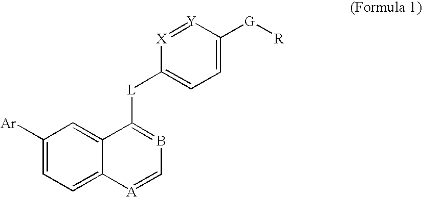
C1([Ar])=CC=C2C(=C1)C([L]C1=CC=C([G][R])[Y]=[X]1)=BC=[A]2
